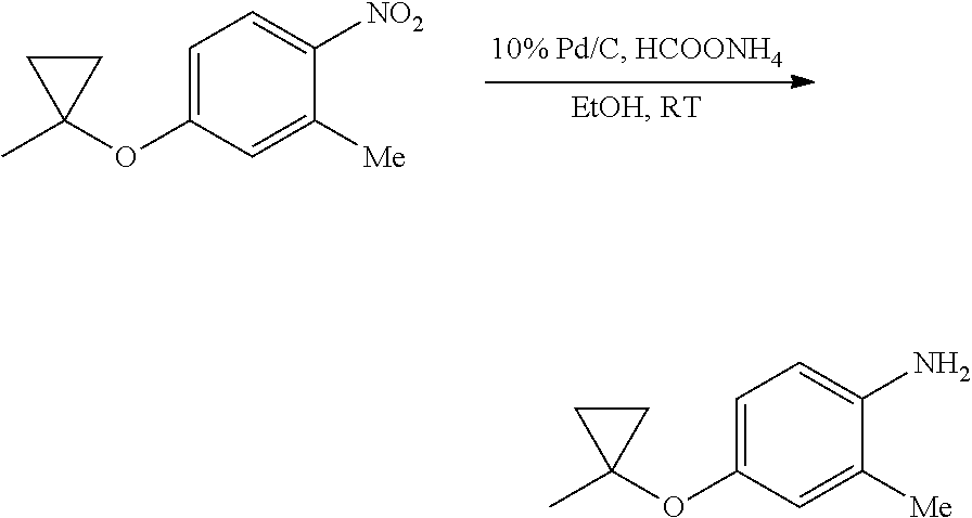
C1=C(OC2(C)CC2)C=C([Me])C([NO2])=C1.C1=C(OC2(C)CC2)C=C([Me])C(N)=C1
